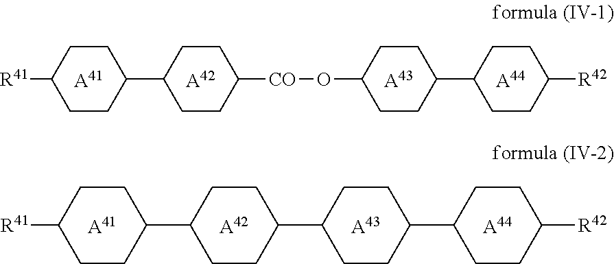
C1CC(C2CCC([CO]OC3CCC(C4CCC([R42])CC4)CC3)CC2)CCC1[R41].[A41].[A42].[A43].[A44].C1CC(C2CCC(C3CCC(C4CCC([R42])CC4)CC3)CC2)CCC1[R41].[A41].[A42].[A43].[A44]
